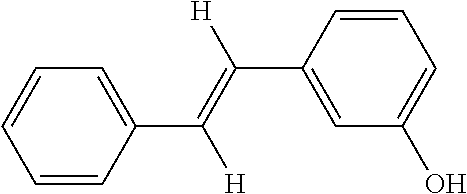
C1=CC(C(=C([H])C2=CC(O)=CC=C2)[H])=CC=C1
